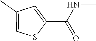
C1(C(=O)NC)=CC(C)=CS1
